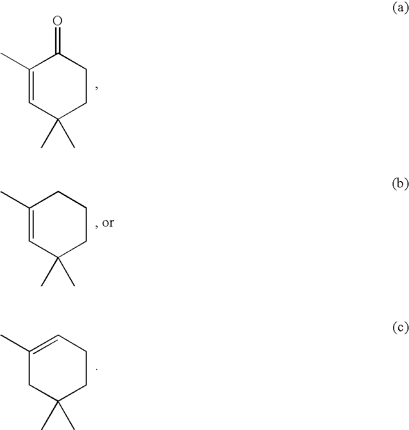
O=C1C(C)=CC(C)(C)CC1.C1C(C)=CC(C)(C)CC1.C1=C(C)CC(C)(C)CC1
